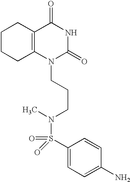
C1CCC2=C(C1)C(=O)NC(=O)N2CCCN(C)S(=O)(=O)C1=CC=C(N)C=C1
